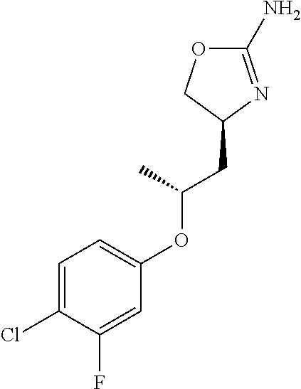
C1=C(Cl)C(F)=CC(OC(CC2N=C(N)OC2)C)=C1
